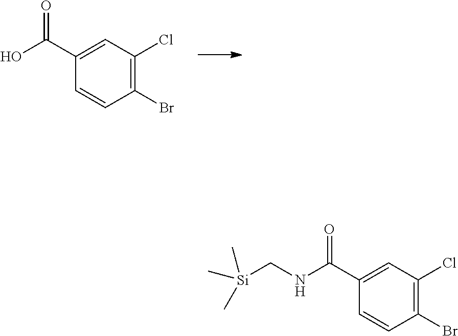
O=C(C1=CC(Cl)=C(Br)C=C1)O.O=C(C1=CC(Cl)=C(Br)C=C1)NC[Si](C)(C)C
